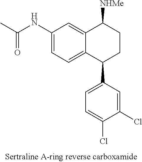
C12=CC(NC(C)=O)=CC=C1C(C1=CC=C(Cl)C(Cl)=C1)CCC2[NHMe]
